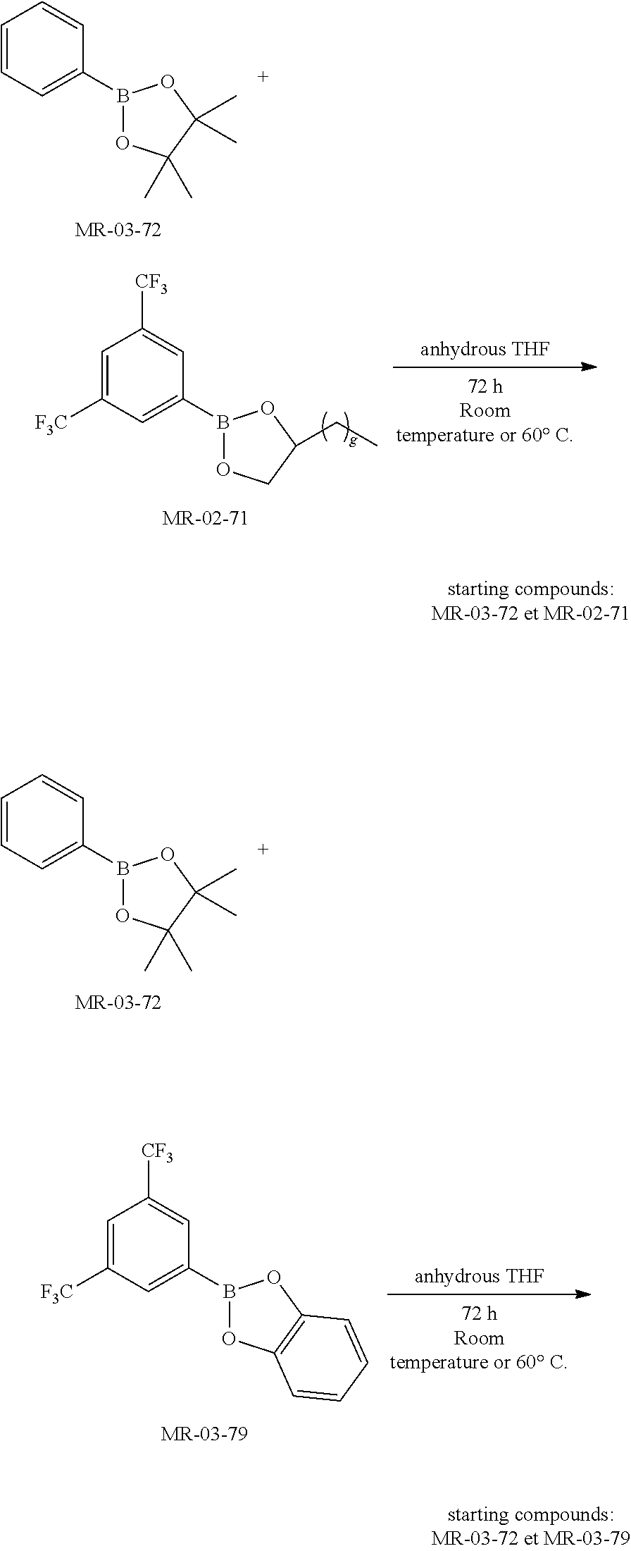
C1=CC=C(B2OC(C)(C)C(C)(C)O2)C=C1.C1=C([F3C])C=C(B2OCC(CC)O2)C=C1[CF3].C1=CC=C(B2OC(C)(C)C(C)(C)O2)C=C1.C1=C([F3C])C=C(B2OC3=C(O2)C=CC=C3)C=C1[CF3]
